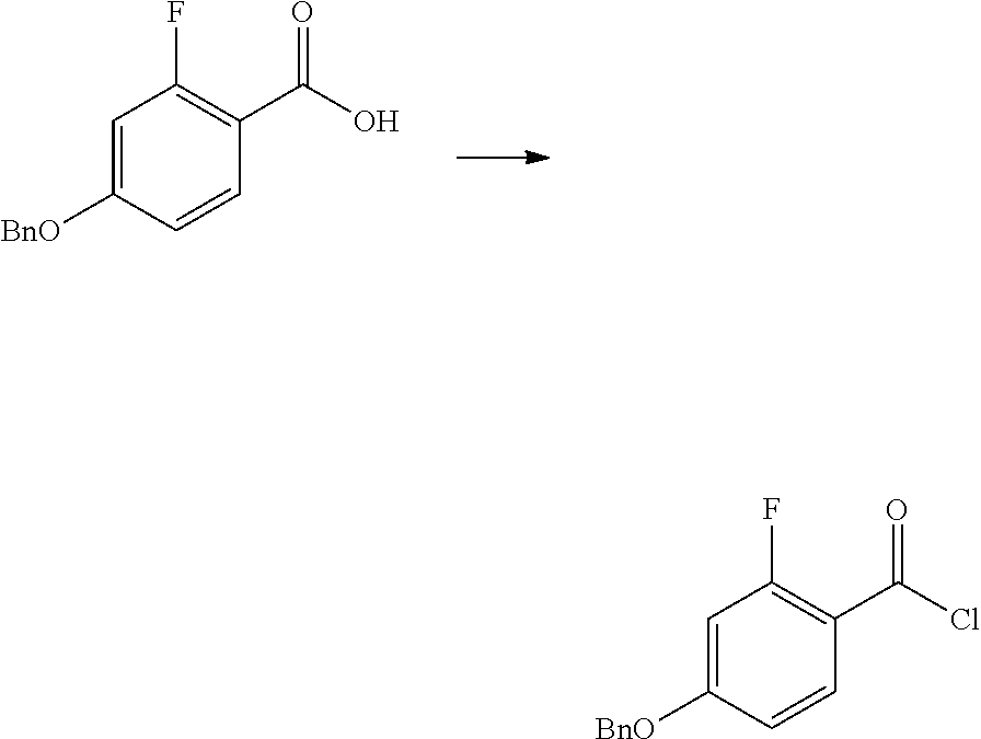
C1=C([BnO])C=CC(C(O)=O)=C1F.C1=C([BnO])C=CC(C(Cl)=O)=C1F
